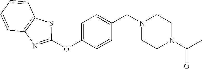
C1(CN2CCN(C(C)=O)CC2)=CC=C(OC2=NC3=C(C=CC=C3)S2)C=C1
